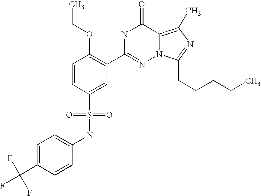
C1=CC(S(NC2=CC=C(C(F)(F)F)C=C2)(=O)=O)=CC(C2=NN3C(=C(C)N=C3CCCCC)C(=O)N2)=C1OCC
